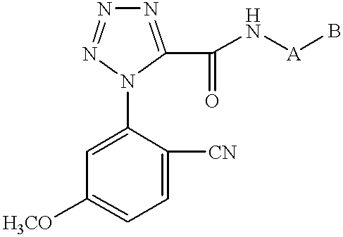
N1=C(C(N[A]B)=O)N(C2=CC([H3CO])=CC=C2[CN])N=N1
